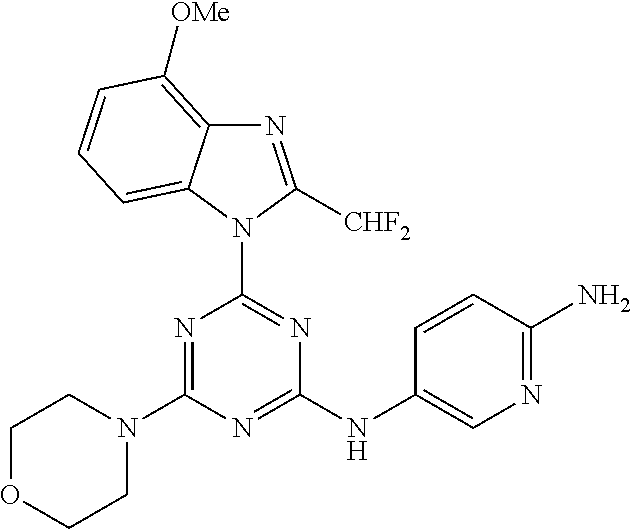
N1=C(N2CCOCC2)N=C(NC2=CN=C(N)C=C2)N=C1N1C([CHF2])=NC2=C([OMe])C=CC=C12
